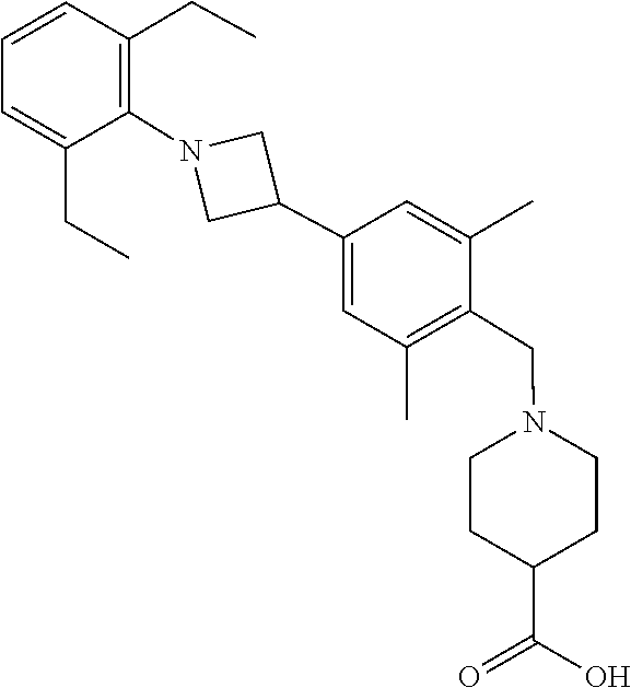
C1=C(C)C(CN2CCC(C(=O)O)CC2)=C(C)C=C1C1CN(C2=C(CC)C=CC=C2CC)C1
